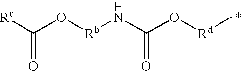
[Rc]C(O[Rb]NC(O[Rd]C)=O)=O
